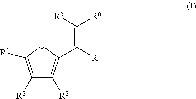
C1([R2])=C([R1])OC(C([R4])=C([R5])[R6])=C1[R3]
